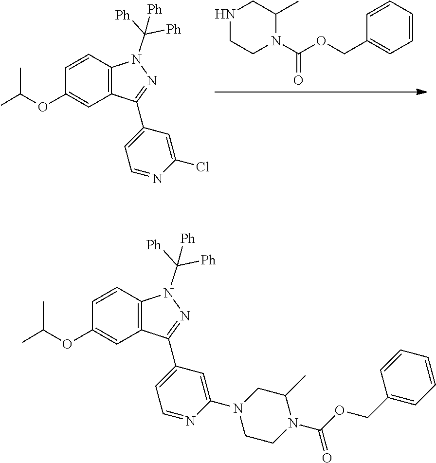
C1=CC2=C(C=C1OC(C)C)C(C1=CC=NC(Cl)=C1)=NN2C([Ph])([Ph])[Ph].N1CCN(C(OCC2=CC=CC=C2)=O)C(C)C1.C1=CC2=C(C=C1OC(C)C)C(C1=CC=NC(N3CCN(C(=O)OCC4=CC=CC=C4)C(C)C3)=C1)=NN2C([Ph])([Ph])[Ph]
